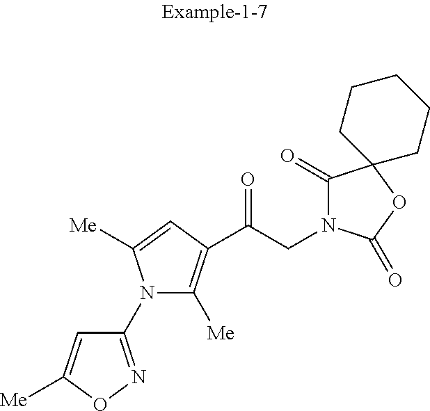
C1(N2C([Me])=C(C(CN3C(=O)C4(OC3=O)CCCCC4)=O)C=C2[Me])=NOC([Me])=C1
